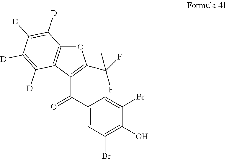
O1C2=C(C(C(C3=CC(Br)=C(O)C(Br)=C3)=O)=C1C(F)(F)C)C([D])=C([D])C([D])=C2[D]
